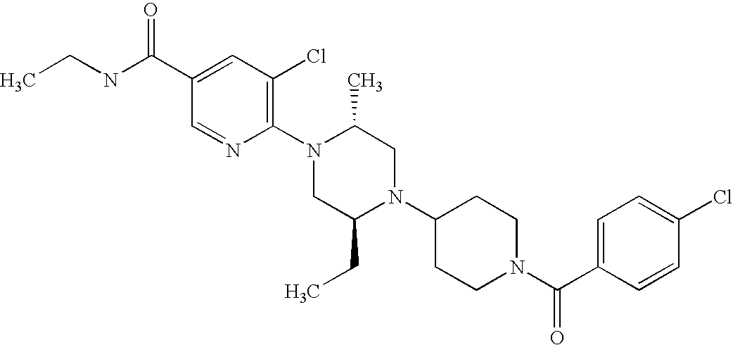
C1(Cl)=CC=C(C(N2CCC(N3C(CC)CN(C4=C(Cl)C=C(C(NCC)=O)C=N4)C(C)C3)CC2)=O)C=C1
